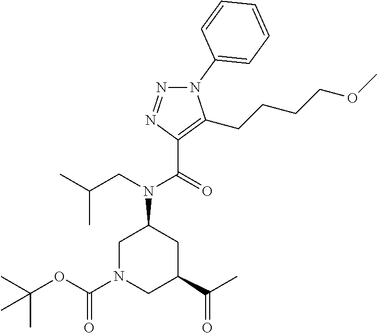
N1(C2=CC=CC=C2)N=NC(C(=O)N(CC(C)C)C2CN(C(OC(C)(C)C)=O)CC(C(C)=O)C2)=C1CCCCOC
